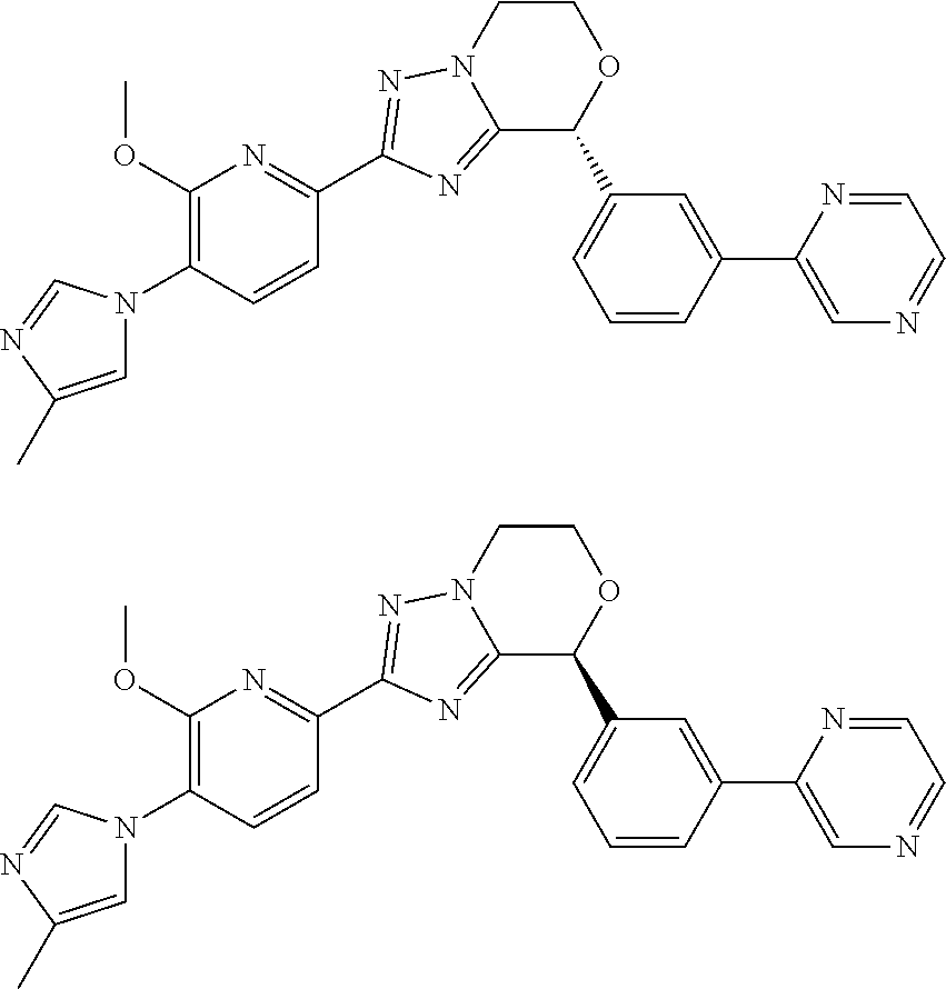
C1=C(C)N=CN1C1=C(OC)N=C(C2=NN3CCOC(C4=CC=CC(C5=CN=CC=N5)=C4)C3=N2)C=C1.C1=C(C)N=CN1C1=C(OC)N=C(C2=NN3CCOC(C4=CC=CC(C5=CN=CC=N5)=C4)C3=N2)C=C1
